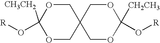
O1CC2(COC1([CH3CH2])O[R])COC(O[R])([CH2CH3])OC2
